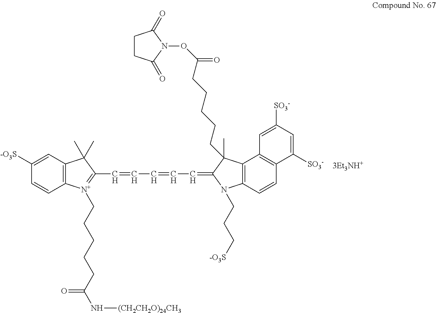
[3Et3NH+].C1([-O3S])=CC2=C(C=C1)[N+](CCCCCC(=O)N[(CH2CH2O)24CH3])=C(C=CC=CC=C1C(C)(CCCCCC(ON3C(=O)CCC3=O)=O)C3=C(N1CCC[-O3S])C=CC1=C3C=C([SO3-])C=C1[SO3-])C2(C)C
